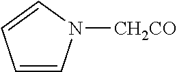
C1=CN([CH2CO])C=C1
